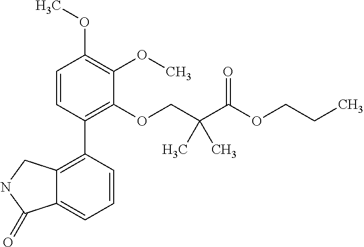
C1=CC(C2=C3C(=CC=C2)C(=O)NC3)=C(OCC(C(OCCC)=O)(C)C)C(OC)=C1OC
